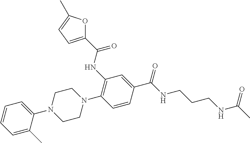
C1=C(C(NCCCNC(C)=O)=O)C=CC(N2CCN(C3=CC=CC=C3C)CC2)=C1NC(=O)C1=CC=C(C)O1
